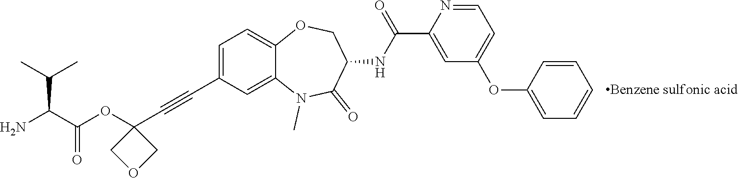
C1=C(C#CC2(OC(=O)C(N)C(C)C)COC2)C=C2C(=C1)OCC(NC(=O)C1=CC(OC3=CC=CC=C3)=CC=N1)C(=O)N2C
